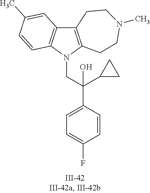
N1(CC(C2=CC=C(F)C=C2)(C2CC2)O)C2=C(C3=C1C=CC(C)=C3)CCN(C)CC2
